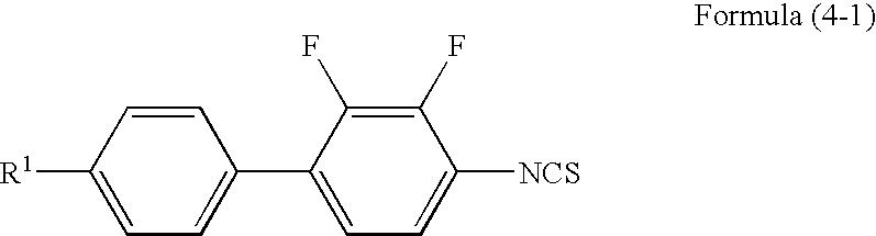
C1=CC([R1])=CC=C1C1=CC=C([NCS])C(F)=C1F
